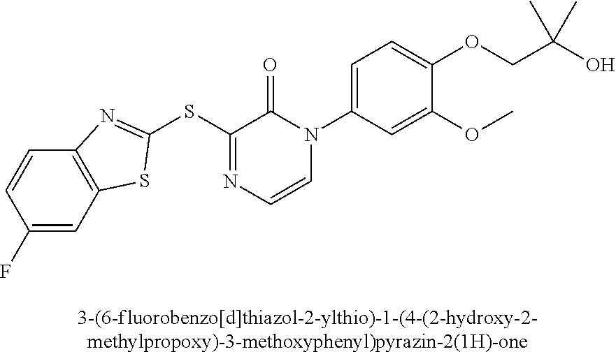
C1(F)=CC2=C(C=C1)N=C(SC1=NC=CN(C3=CC=C(OCC(C)(O)C)C(OC)=C3)C1=O)S2
